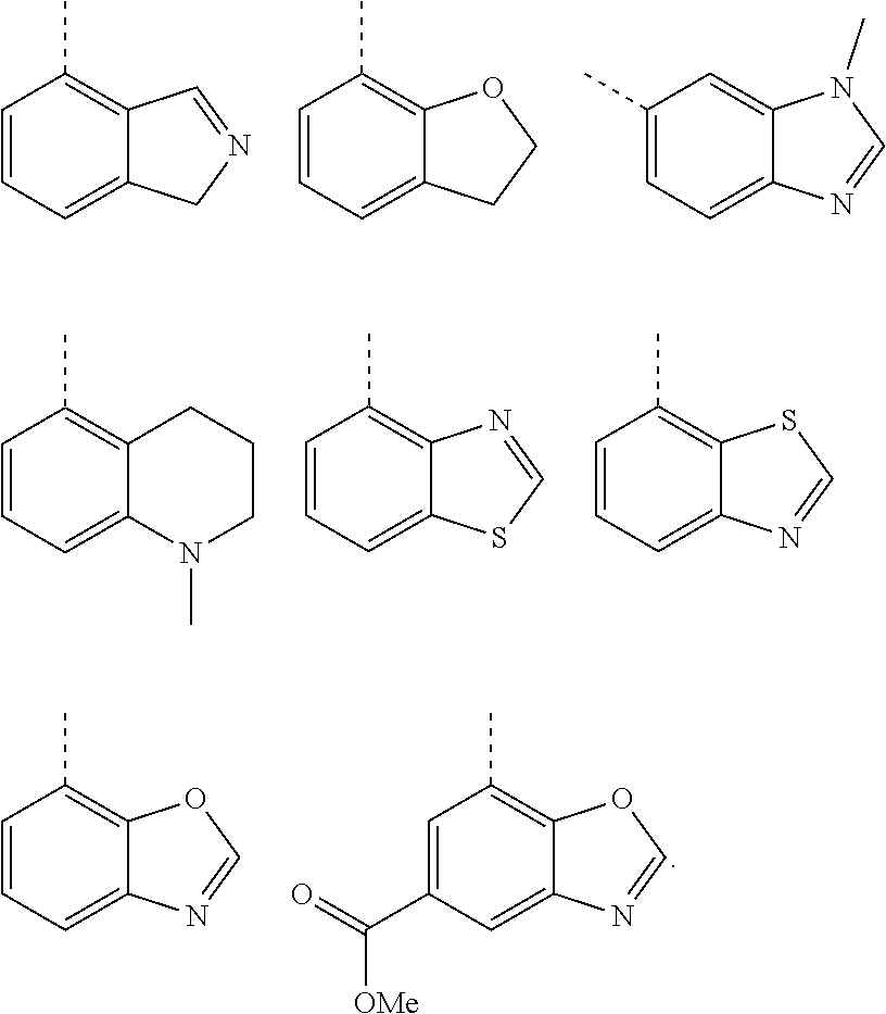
C1=CC=C2C(=C1C)C=NC2.C1=CC=C2C(=C1C)OCC2.C1(C)=CC=C2C(=C1)N(C)C=N2.C1=CC=C2C(=C1C)CCCN2C.C1=CC=C2C(=C1C)N=CS2.C1=CC=C2C(=C1C)SC=N2.C1=CC=C2C(=C1C)OC=N2.C1=C(C(=O)[OMe])C=C2C(=C1C)OC=N2
